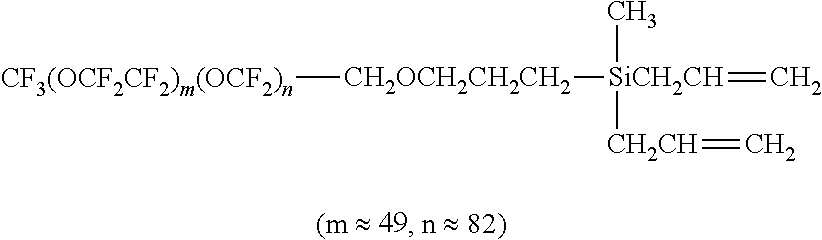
[CF3(OCF2CF2)m(OCF2)n][CH2OCH2CH2CH2][SiCH2CH](=C)(C)[CH2CH]=C
